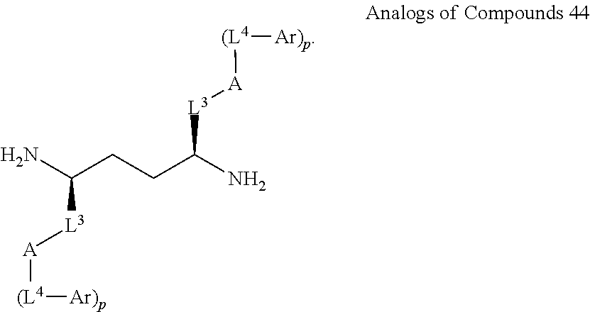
[L3](C(N)CCC(N)[L3][A][(L4][Ar)p])[A][(L4][Ar)p]
